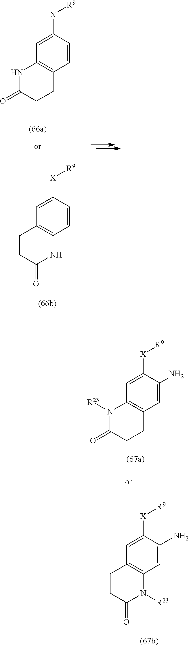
C1=C([X][R9])C=CC2=C1NC(=O)CC2.C1=C([X][R9])C=CC2=C1CCC(=O)N2.C1=C([X][R9])C(N)=CC2=C1N([R23])C(=O)CC2.C1=C([X][R9])C(N)=CC2=C1CCC(=O)N2[R23]
